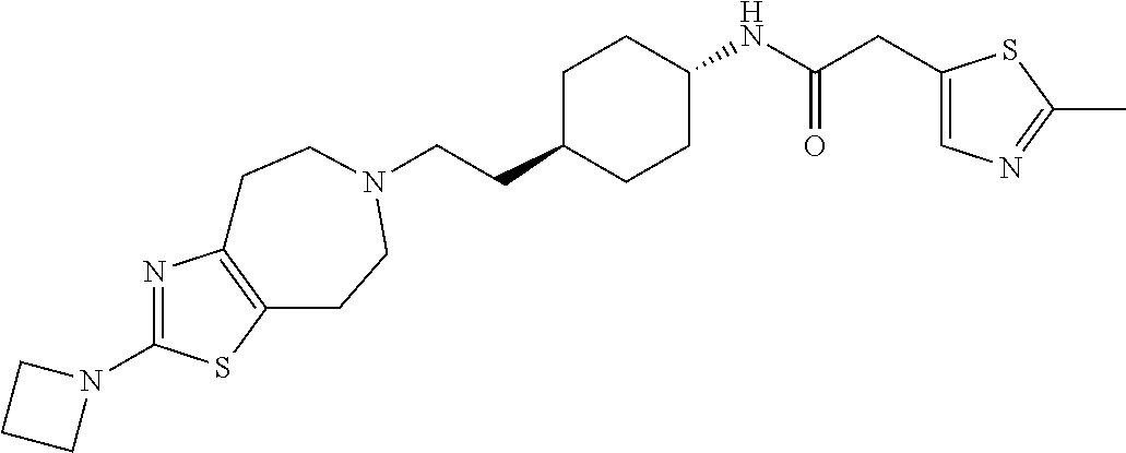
C(CC1CCC(NC(CC2=CN=C(C)S2)=O)CC1)N1CCC2=C(N=C(N3CCC3)S2)CC1
